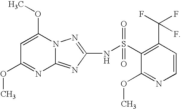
C1=C(OC)N2C(=NC(NS(C3=C(C(F)(F)F)C=CN=C3OC)(=O)=O)=N2)N=C1OC
